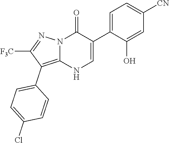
O=C1N2C(=C(C3=CC=C(Cl)C=C3)C([F3C])=N2)NC=C1C1=CC=C([CN])C=C1O
